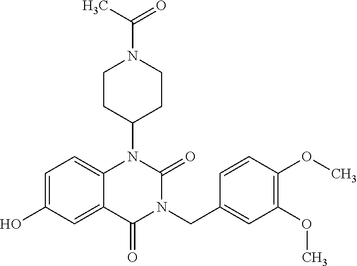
C1=C(O)C=C2C(=C1)N(C1CCN(C(C)=O)CC1)C(=O)N(CC1=CC(OC)=C(OC)C=C1)C2=O
